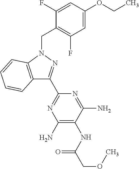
C1=C(OCC)C=C(F)C(CN2C3=C(C(C4=NC(N)=C(NC(COC)=O)C(N)=N4)=N2)C=CC=C3)=C1F
